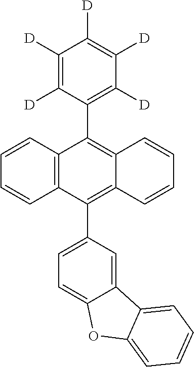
C1([D])=C([D])C(C2=C3C(=C(C4=CC=C5C(=C4)C4=CC=CC=C4O5)C4=C2C=CC=C4)C=CC=C3)=C([D])C([D])=C1[D]
